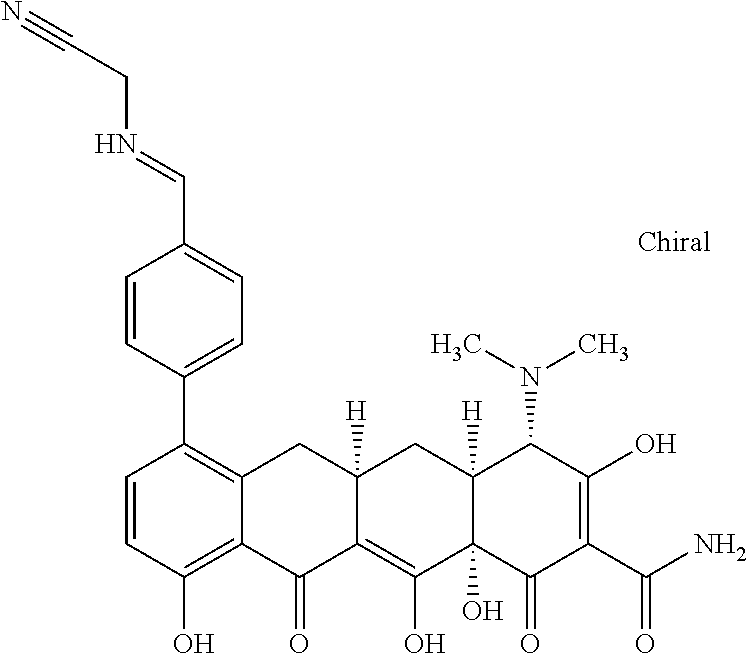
C1=CC(O)=C2C(=C1C1=CC=C(C=NCC#N)C=C1)CC1([H])C(=C(O)C3(O)C([H])(C1)C(N(C)C)C(O)=C(C(N)=O)C3=O)C2=O
